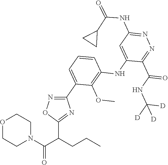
N1=C(C(NC([D])([D])[D])=O)C(NC2=C(OC)C(C3=NOC(C(CCC)C(N4CCOCC4)=O)=N3)=CC=C2)=CC(NC(C2CC2)=O)=N1
